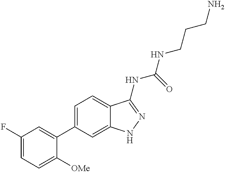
C1=C([OMe])C(C2=CC=C3C(=C2)NN=C3NC(NCCCN)=O)=CC(F)=C1
